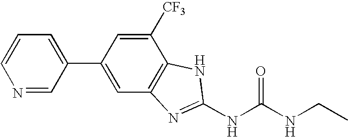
C1(C2=CC3=C(C([CF3])=C2)NC(NC(NCC)=O)=N3)=CC=CN=C1
